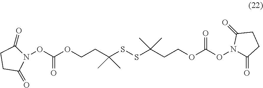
O(CCC(SSC(CCOC(ON1C(=O)CCC1=O)=O)(C)C)(C)C)C(ON1C(=O)CCC1=O)=O
